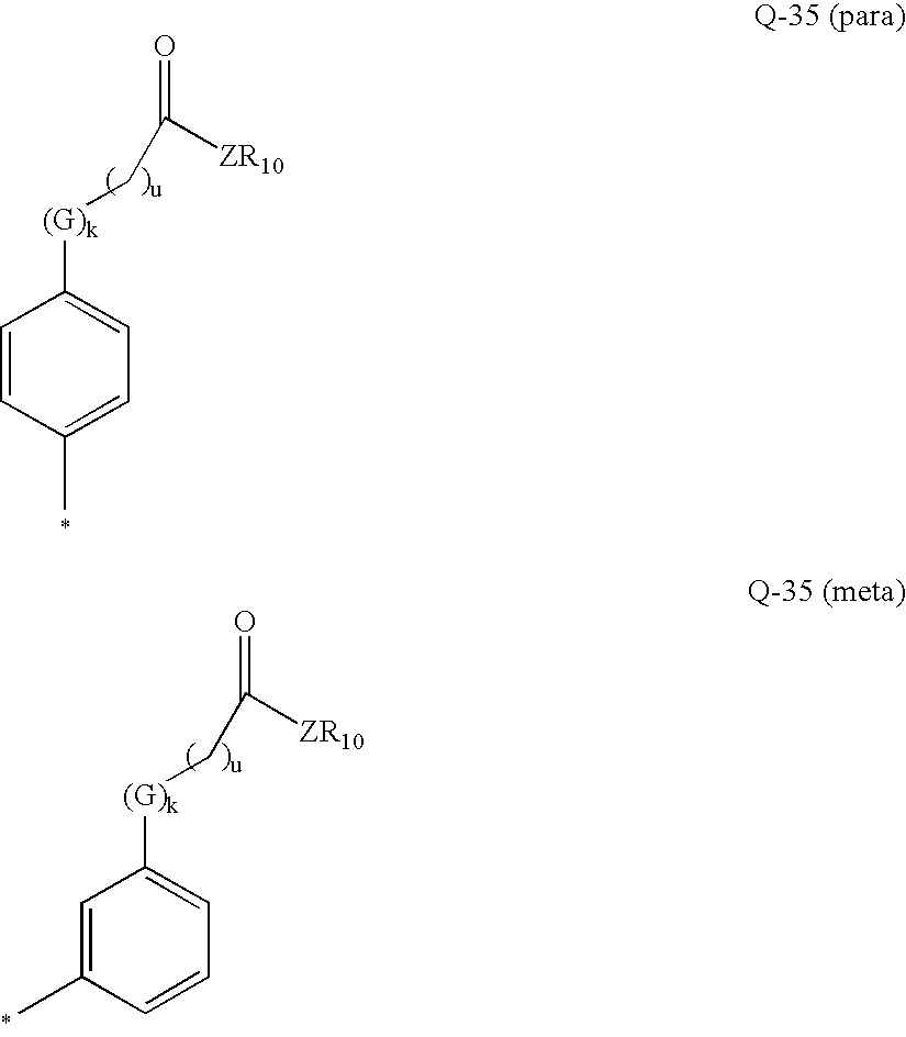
C1=CC(C)=CC=C1[(G)k]CC(=O)[ZR10].C1=C(C)C=CC=C1[(G)k]CC(=O)[ZR10]
